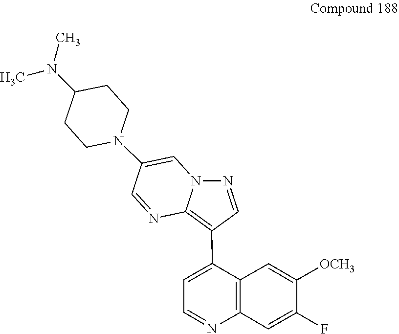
C1=NC2=C(C3=CC=NC4=C3C=C([OCH3])C(F)=C4)C=NN2C=C1N1CCC(N(C)C)CC1
